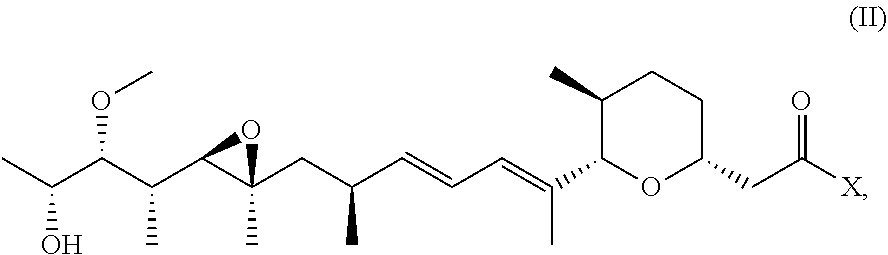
CC(C(C(C1C(C)(CC(C=CC=C(C2OC(CC([X])=O)CCC2C)C)C)O1)C)OC)O
